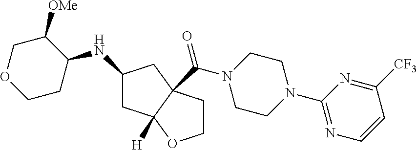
N1=C(N2CCN(C(C34C([H])(CC(NC5CCOCC5[OMe])C3)OCC4)=O)CC2)N=C([CF3])C=C1
